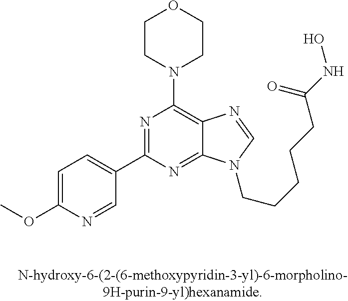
C1(OC)=CC=C(C2=NC(N3CCOCC3)=C3C(=N2)N(CCCCCC(NO)=O)C=N3)C=N1
